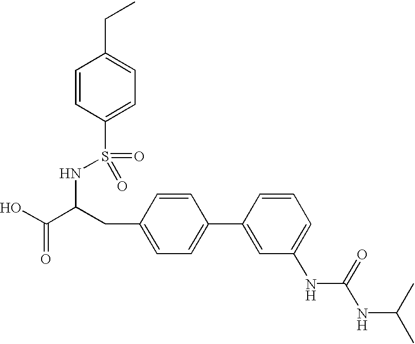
C(C1=CC=C(C2=CC(NC(NC(C)C)=O)=CC=C2)C=C1)C(C(O)=O)NS(C1=CC=C(CC)C=C1)(=O)=O
